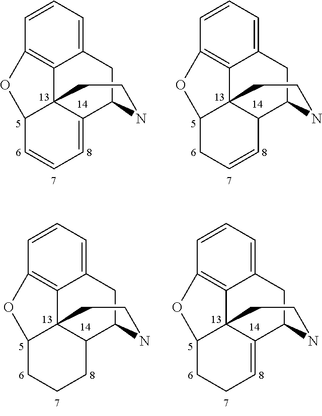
C12=CC=CC3=C1C14C(=CC=CC1O3)C(C2)NCC4.C12=CC=CC3=C1C14C(C(C2)NCC1)C=CCC4O3.C12=CC=CC3=C1C14C(C(C2)NCC1)CCCC4O3.C12=CC=CC3=C1C14C(=CCCC1O3)C(C2)NCC4
